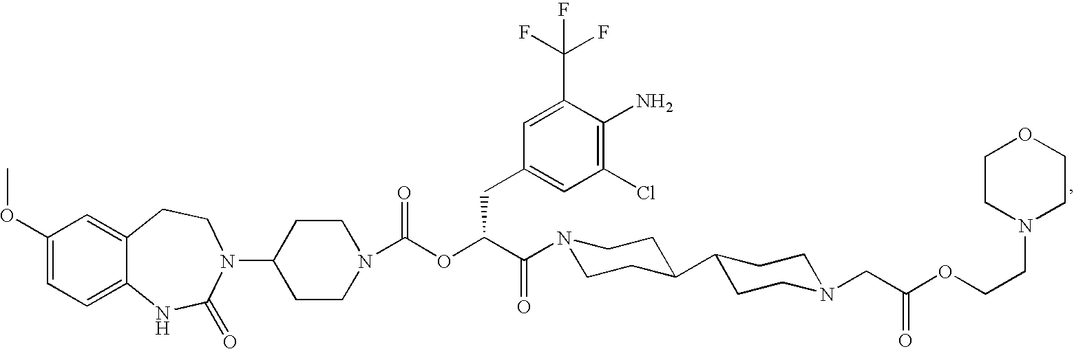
C1(OC)=CC=C2C(=C1)CCN(C1CCN(C(OC(C(=O)N3CCC(C4CCN(CC(OCCN5CCOCC5)=O)CC4)CC3)CC3=CC(Cl)=C(N)C(C(F)(F)F)=C3)=O)CC1)C(=O)N2
